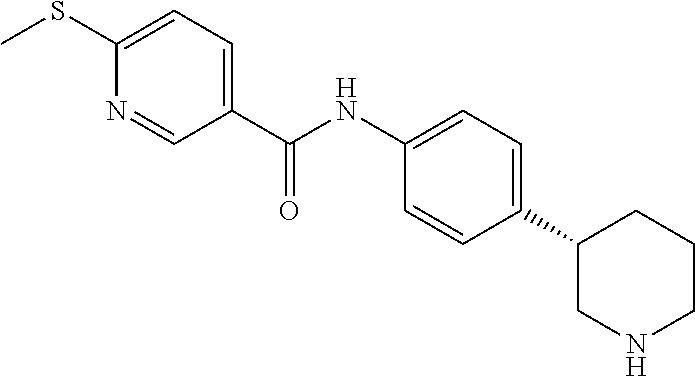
C1(C(NC2=CC=C(C3CNCCC3)C=C2)=O)=CC=C(SC)N=C1
